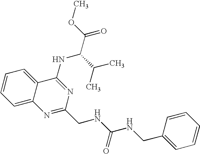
C1=CC=C2C(=C1)C(NC(C(C)C)C(=O)OC)=NC(CNC(NCC1=CC=CC=C1)=O)=N2
